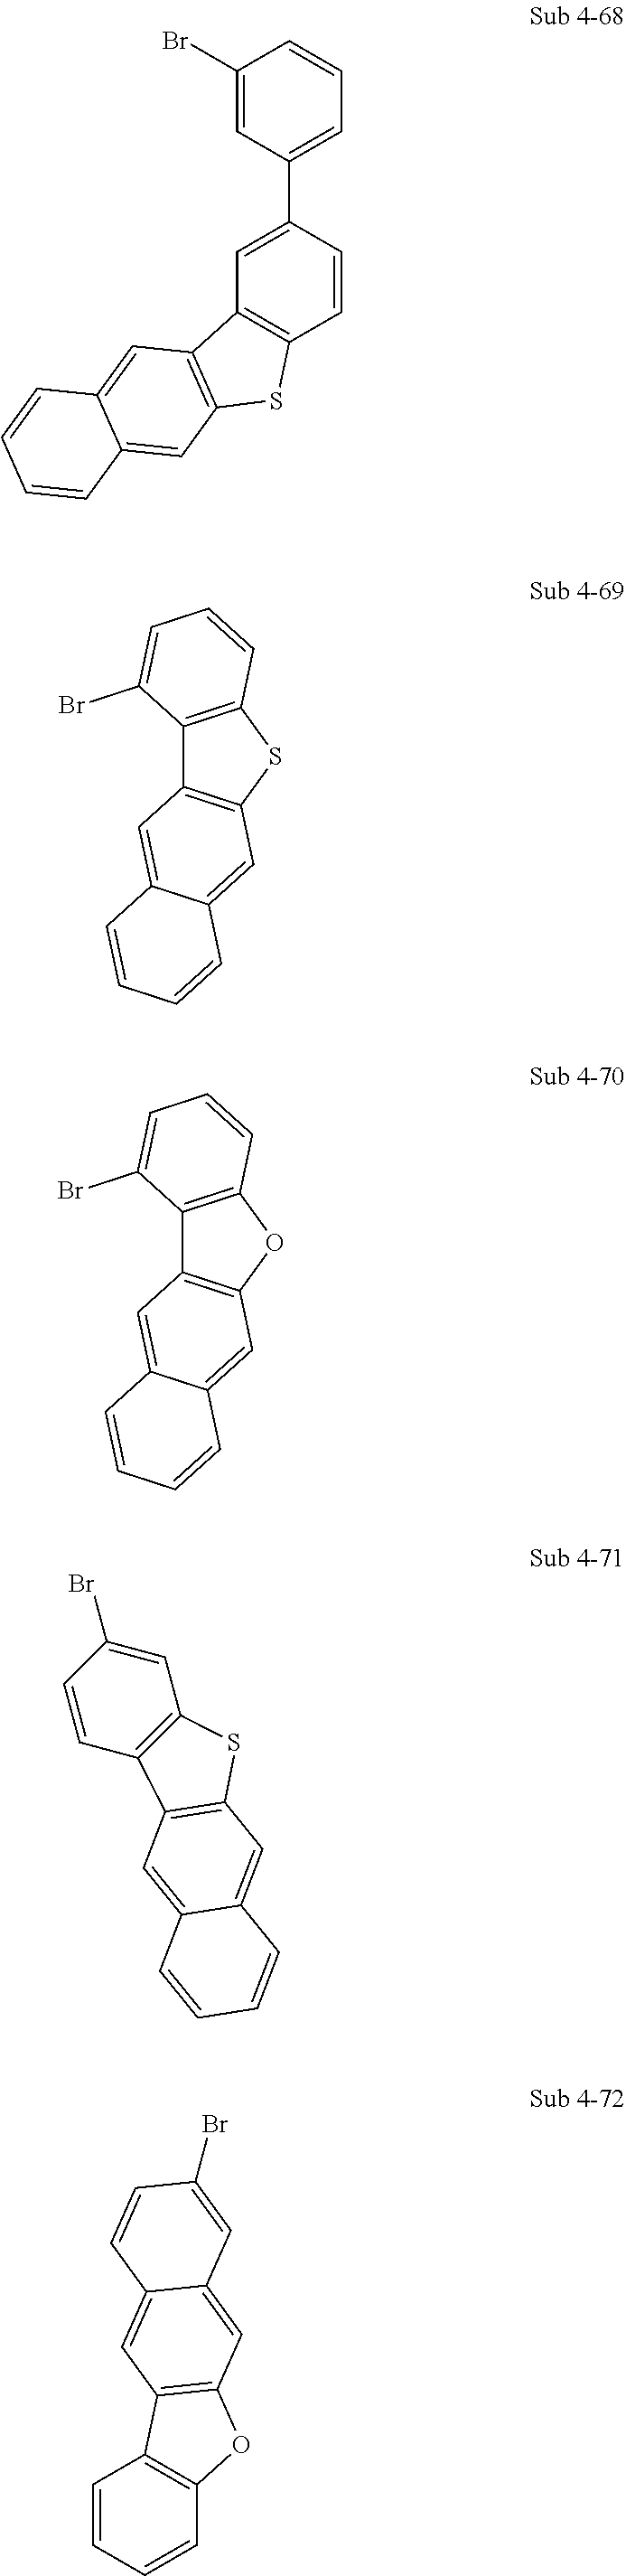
C1(Br)=CC(C2=CC3=C(C=C2)SC2=C3C=C3C(=C2)C=CC=C3)=CC=C1.C12=C(SC3=C1C=C1C(=C3)C=CC=C1)C=CC=C2Br.C12=C(OC3=C1C=C1C(=C3)C=CC=C1)C=CC=C2Br.BrC1=CC2=C(C=C1)C1=C(S2)C=C2C(=C1)C=CC=C2.C1=CC=CC2=C1C1=C(O2)C=C2C(=C1)C=CC(Br)=C2
